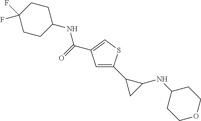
C1=C(C2CC2NC2CCOCC2)SC=C1C(=O)NC1CCC(F)(F)CC1
